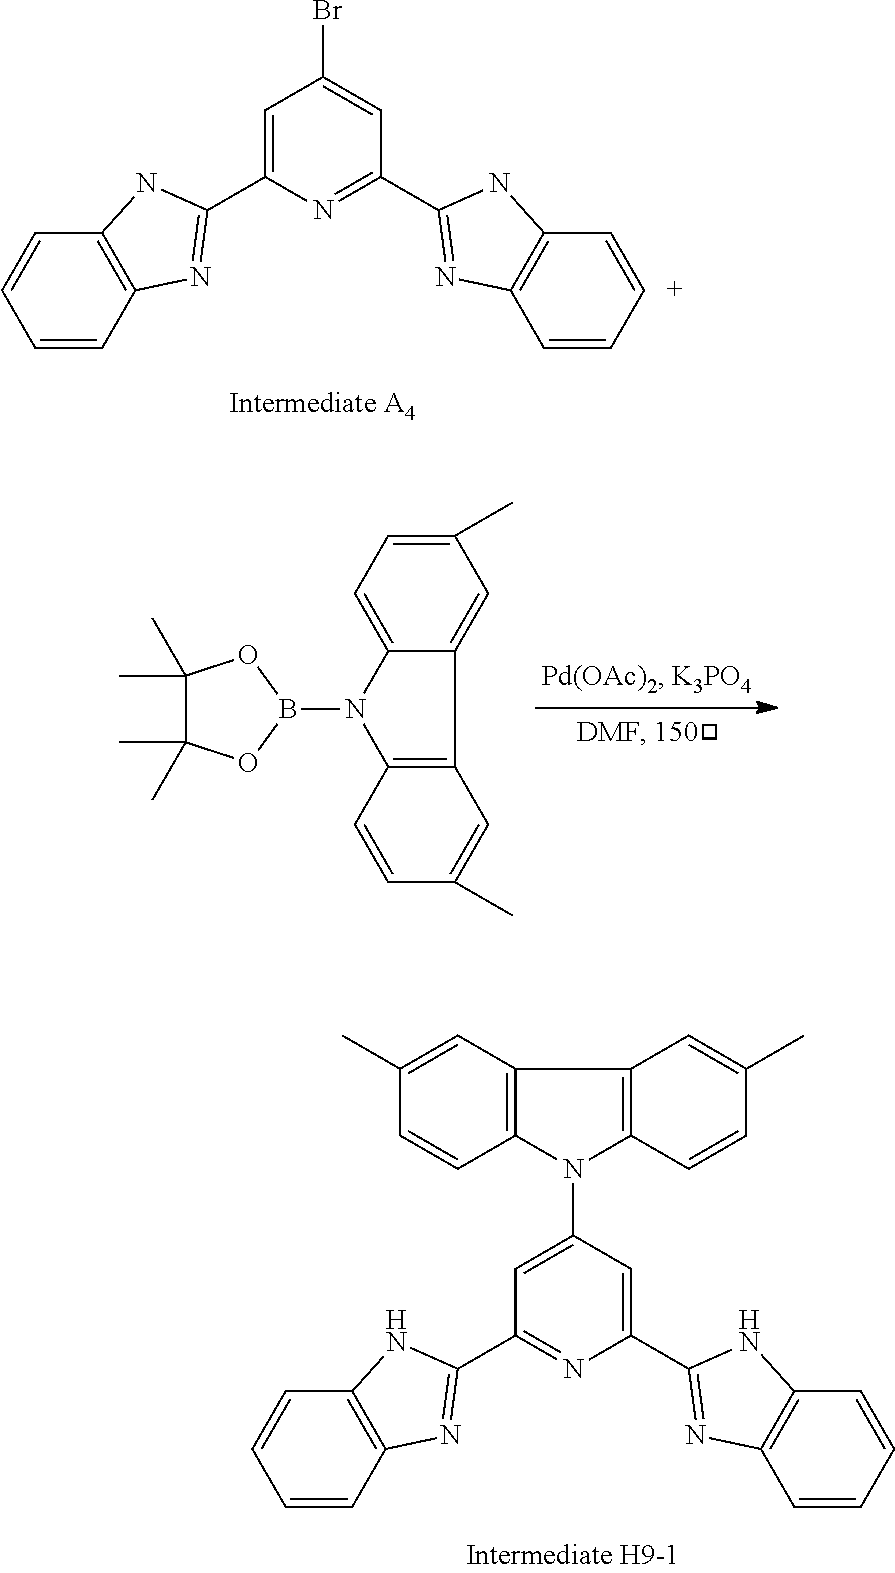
C12=C(C=CC=C1)N=C(C1=CC(Br)=CC(C3=NC4=C(N3)C=[C+]C=C4)=N1)N2.C12=C(N(C3=CC(C4=NC5=C(C=CC=C5)N4)=NC(C4=NC5=C(C=CC=C5)N4)=C3)C3=C1C=C(C)C=C3)C=CC(C)=C2.C1(C)=CC=C2C(=C1)C1=C(N2B2OC(C)(C)C(C)(C)O2)C=CC(C)=C1.C1CCC1
